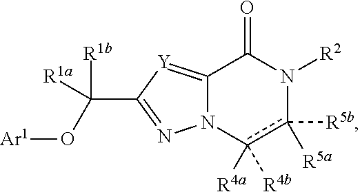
N12C(=[Y]C(C(O[Ar1])([R1b])[R1a])=N1)C(=O)N([R2])c([R5a])([R5b])c2([R4a])[R4b]
